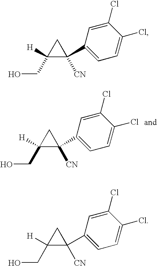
C1([H])(CO)C(C2=CC=C(Cl)C(Cl)=C2)([CN])C1.C1([H])(CO)C(C2=CC=C(Cl)C(Cl)=C2)([CN])C1.C1([H])(CO)C(C2=CC=C(Cl)C(Cl)=C2)([CN])C1
